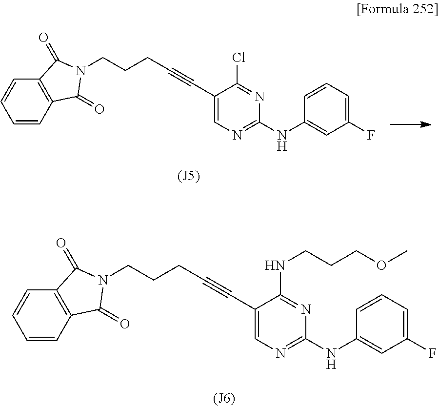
C1=CC2=C(C=C1)C(=O)N(CCCC#CC1=CN=C(NC3=CC(F)=CC=C3)N=C1Cl)C2=O.C1=CC2=C(C=C1)C(=O)N(CCCC#CC1=CN=C(NC3=CC(F)=CC=C3)N=C1NCCCOC)C2=O
